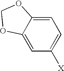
C1=C([X])C=C2C(=C1)OCO2
